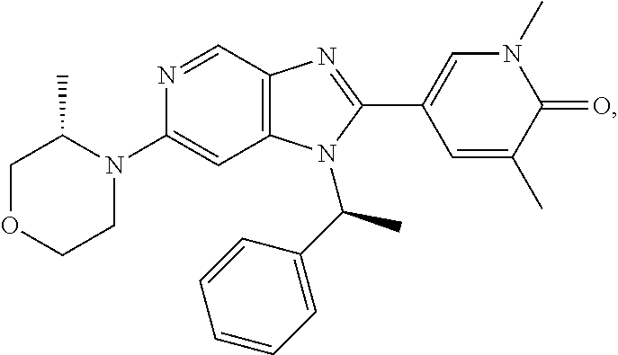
C1(N2C(C)COCC2)=CC2=C(C=N1)N=C(C1=CN(C)C(=O)C(C)=C1)N2C(C1=CC=CC=C1)C
